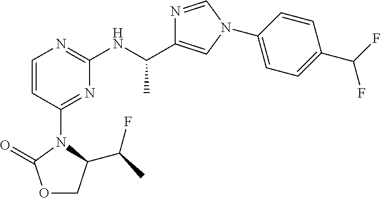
O1CC(C(F)C)N(C2=NC(NC(C)C3=CN(C4=CC=C(C(F)F)C=C4)C=N3)=NC=C2)C1=O
